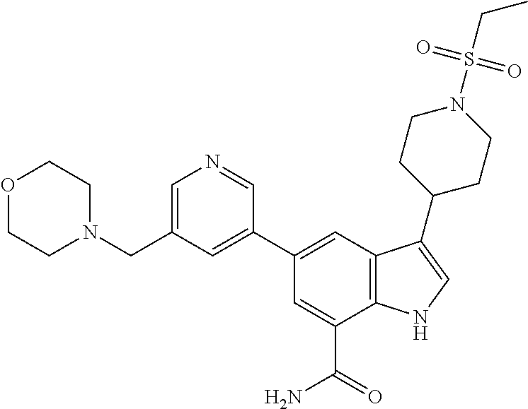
C1(C2=CC(CN3CCOCC3)=CN=C2)=CC2=C(C(C(=O)N)=C1)NC=C2C1CCN(S(CC)(=O)=O)CC1
